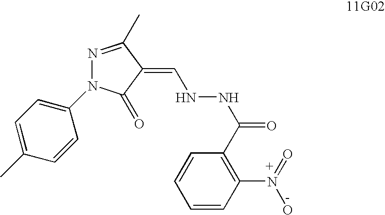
C1=C(C)C=CC(N2N=C(C)C(=CNNC(=O)C3=C(N(=O)O)C=CC=C3)C2=O)=C1
